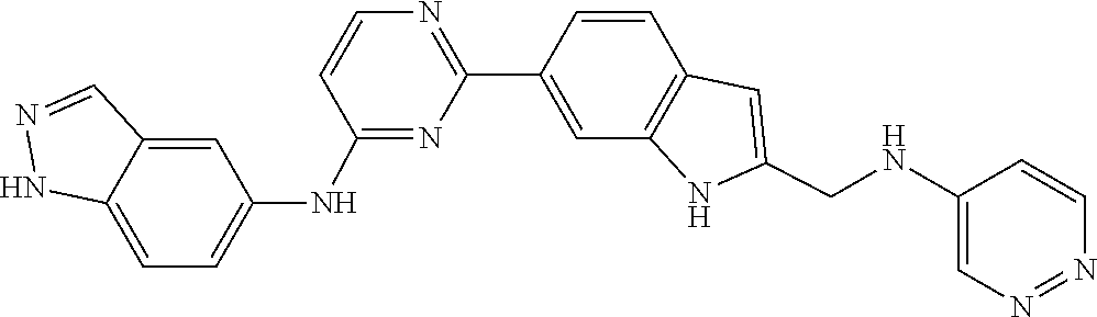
C1=CC2=C(C=C1C1=NC=CC(NC3=CC=C4C(=C3)C=NN4)=N1)NC(CNC1=CN=NC=C1)=C2
